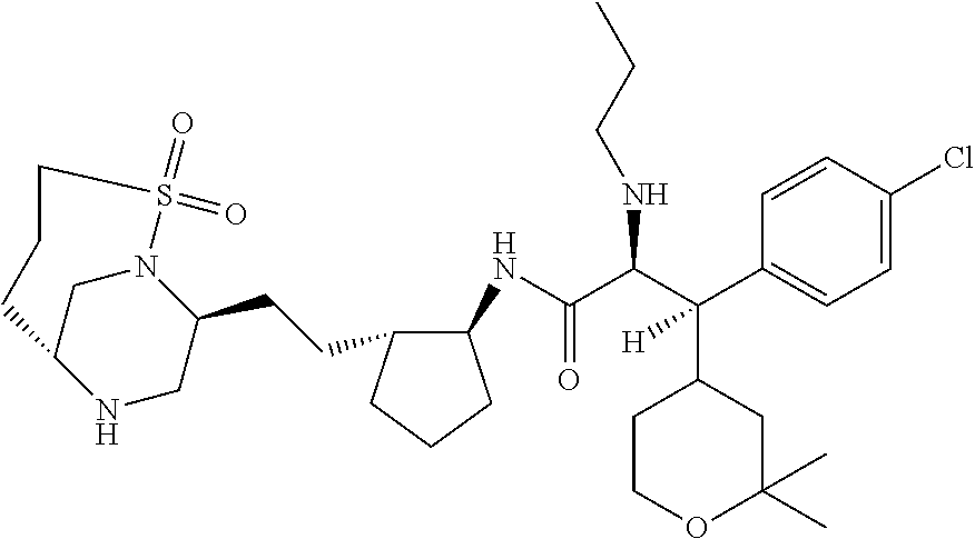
C(C(C(C1=CC=C(Cl)C=C1)(C1CCOC(C)(C)C1)[H])NCCC)(=O)NC1C(CCC2CNC3CN2S(=O)(=O)CCC3)CCC1
